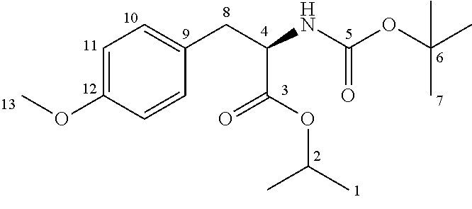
C1=C(OC)C=CC(CC(NC(OC(C)(C)C)=O)C(OC(C)C)=O)=C1
